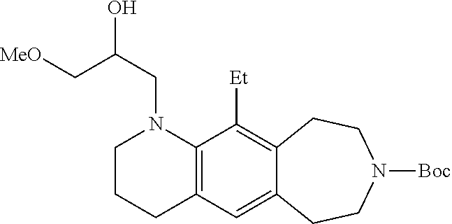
C12=C(C=C3C(=C1[Et])CCN([Boc])CC3)CCCN2CC(C[MeO])O
